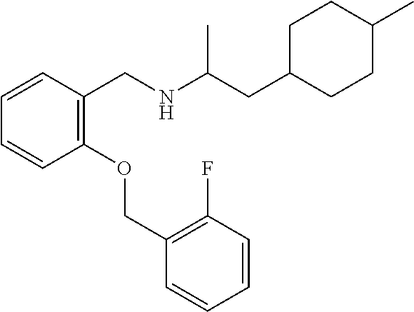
C1(OCC2=C(F)C=CC=C2)=C(CNC(CC2CCC(C)CC2)C)C=CC=C1
